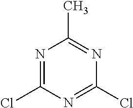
ClC1=NC(Cl)=NC(C)=N1
